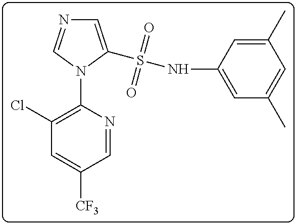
C1(Cl)=C(N2C(S(NC3=CC(C)=CC(C)=C3)(=O)=O)=CN=C2)N=CC([CF3])=C1
